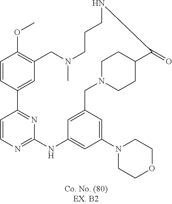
C1=CC2=NC(=N1)NC1=CC(N3CCOCC3)=CC(=C1)CN1CCC(CC1)C(=O)NCCCN(C)CC1=C(OC)C=CC2=C1
